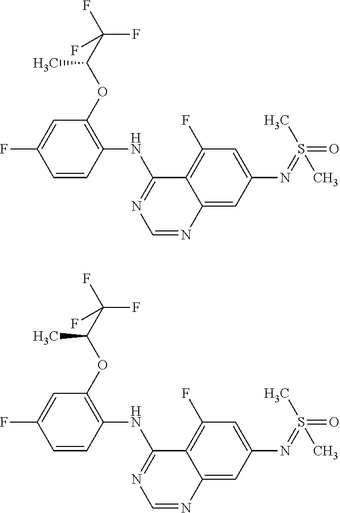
C1=CC(NC2=NC=NC3=CC(N=S(=O)(C)C)=CC(F)=C23)=C(OC(C)C(F)(F)F)C=C1F.C1=CC(NC2=NC=NC3=CC(N=S(=O)(C)C)=CC(F)=C23)=C(OC(C)C(F)(F)F)C=C1F
